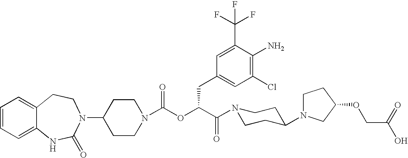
C1(N2C(=O)NC3=CC=CC=C3CC2)CCN(C(OC(C(N2CCC(N3CCC(OCC(=O)O)C3)CC2)=O)CC2=CC(Cl)=C(N)C(C(F)(F)F)=C2)=O)CC1
